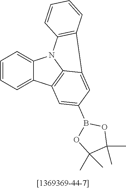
C1=CC=C2C(=C1)N1C3=C2C=C(B2OC(C)(C)C(C)(C)O2)C=C3C2=C1C=CC=C2
